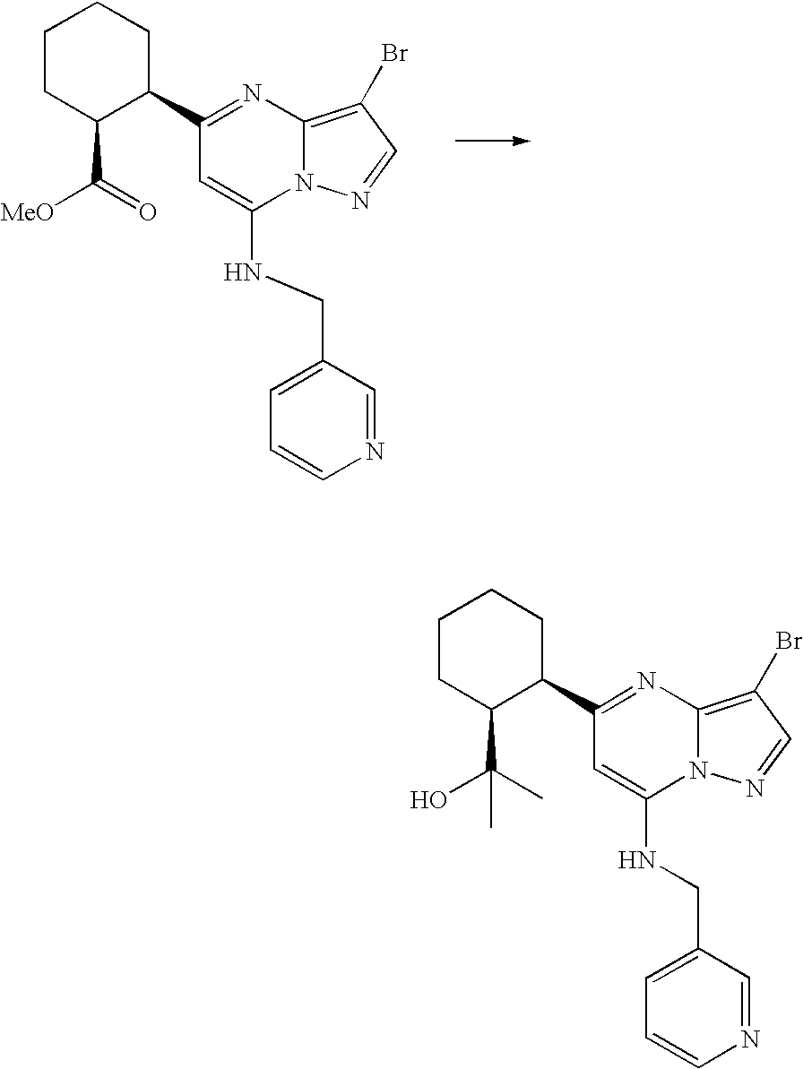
C1(C2CCCCC2C([MeO])=O)=NC2=C(Br)C=NN2C(NCC2=CC=CN=C2)=C1.C1(C2CCCCC2C(O)(C)C)=NC2=C(Br)C=NN2C(NCC2=CC=CN=C2)=C1
